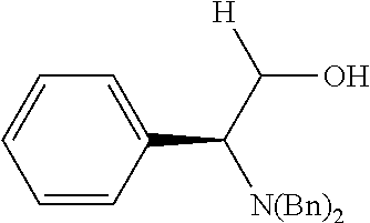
C1=CC=C(C(C([H])O)[N(Bn)2])C=C1
